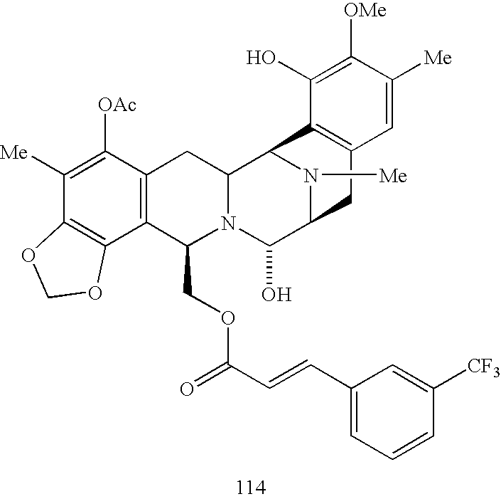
C1([Me])=C([OAc])C2=C(C3=C1OCO3)C(COC(C=CC1=CC=CC([CF3])=C1)=O)N1C(C2)C2N([Me])C(C1O)CC1=C2C(O)=C([OMe])C([Me])=C1
